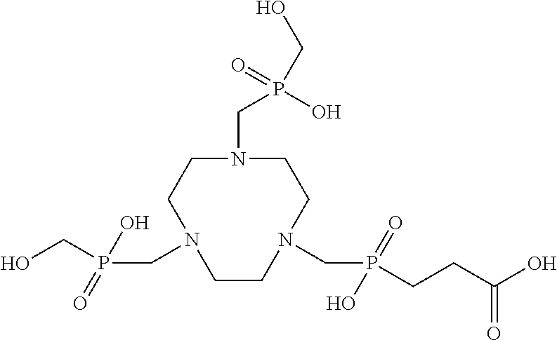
C1N(CP(CO)(=O)O)CCN(CP(CCC(=O)O)(=O)O)CCN(CP(CO)(O)=O)C1
